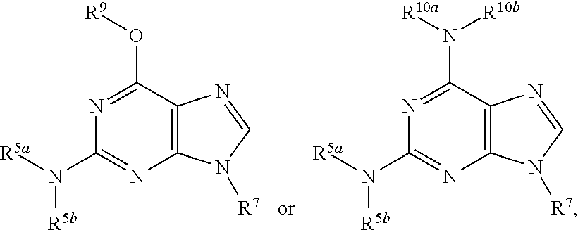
N1=C(O[R9])C2=C(N=C1N([R5b])[R5a])N([R7])C=N2.N1=C(N([R10a])[R10b])C2=C(N=C1N([R5b])[R5a])N([R7])C=N2
